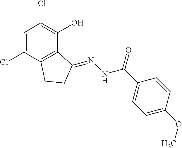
C1=C(Cl)C2=C(C(O)=C1Cl)C(=NNC(C1=CC=C(OC)C=C1)=O)CC2
